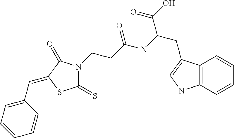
C12=C(C=CC=C1)NC=C2CC(C(O)=O)NC(CCN1C(=S)SC(=CC2=CC=CC=C2)C1=O)=O
